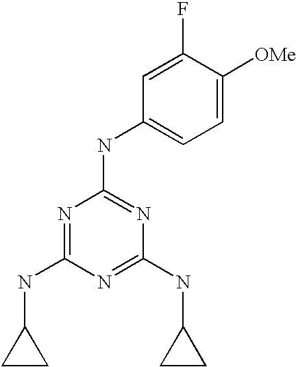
N(C1=NC(NC2=CC=C([OMe])C(F)=C2)=NC(NC2CC2)=N1)C1CC1
